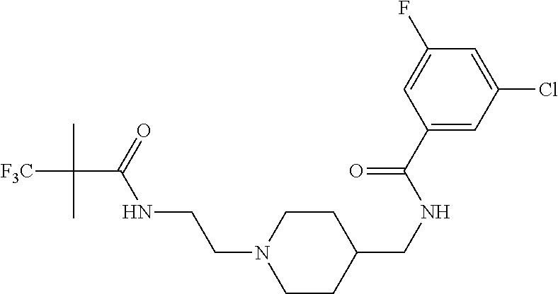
C1CC(CNC(C2=CC(Cl)=CC(F)=C2)=O)CCN1CCNC(C([F3C])(C)C)=O
